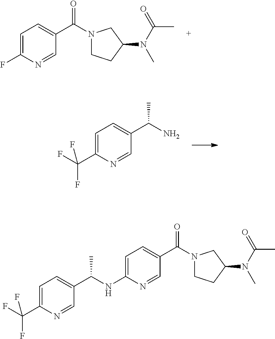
C1=C(F)N=CC(C(=O)N2CCC(N(C(=O)C)C)C2)=C1.C1=C(C(F)(F)F)N=CC(C(N)C)=C1.C1=C(NC(C2=CC=C(C(F)(F)F)N=C2)C)N=CC(C(=O)N2CCC(N(C(=O)C)C)C2)=C1
